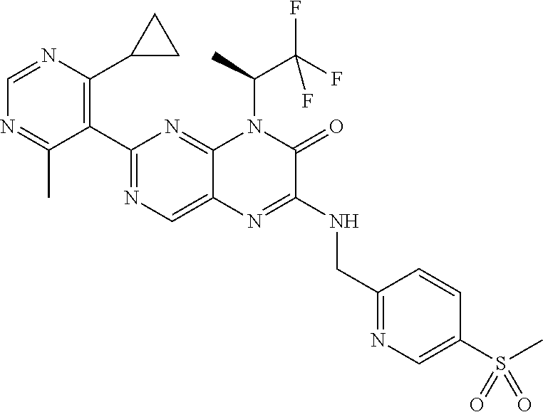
C1=NC(C2CC2)=C(C2=NC=C3C(=N2)N(C(C)C(F)(F)F)C(=O)C(NCC2=NC=C(S(=O)(=O)C)C=C2)=N3)C(C)=N1
